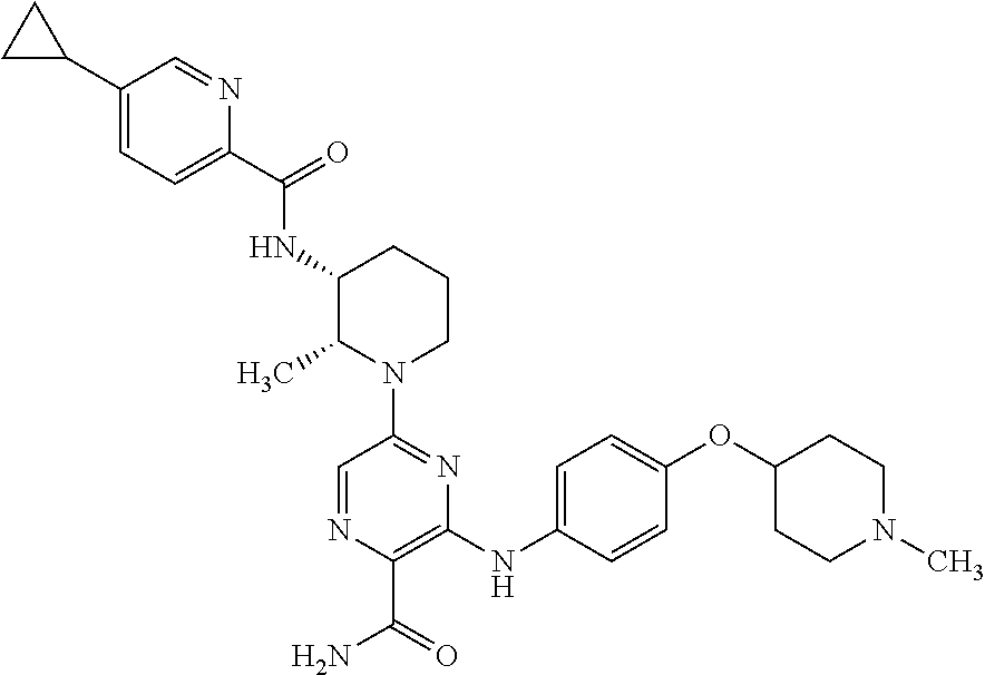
C1(C2CC2)=CC=C(C(=O)NC2C(C)N(C3=NC(NC4=CC=C(OC5CCN(C)CC5)C=C4)=C(C(N)=O)N=C3)CCC2)N=C1
